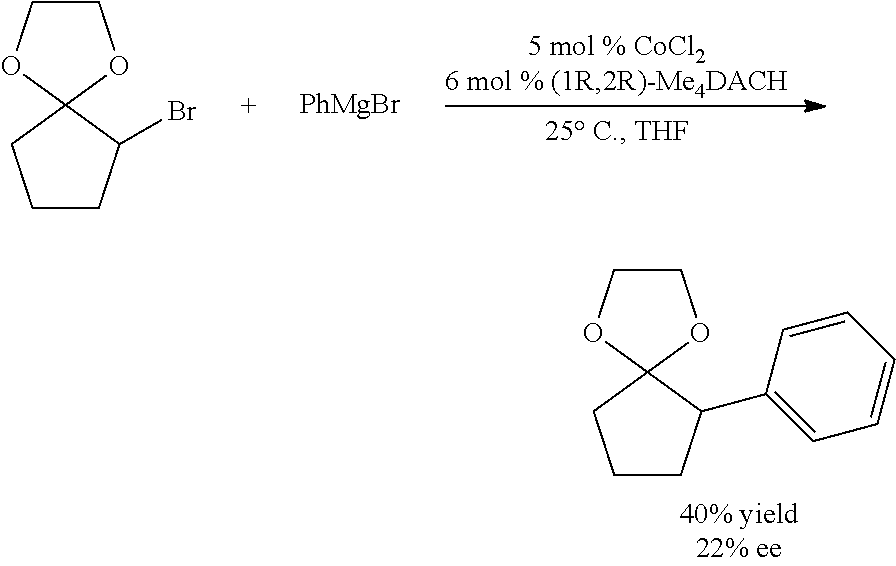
C1CC(C2=CC=CC=C2)C2(C1)OCCO2.C1CC(Br)C2(C1)OCCO2.[PhMgBr]
